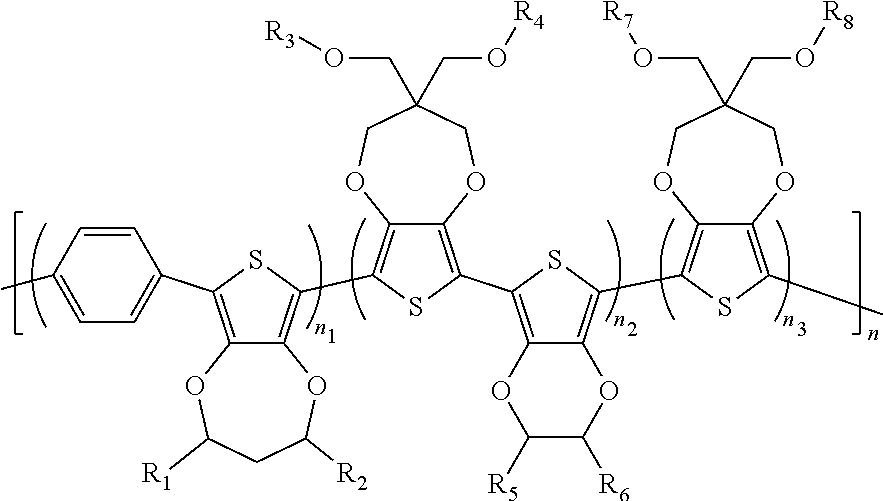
C12=C(C3=CC=C(C)C=C3)SC(C3=C4C(=C(C5=C6C(=C(C7=C8C(=C(C)S7)OCC(CO[R7])(CO[R8])CO8)S5)OC([R6])C([R5])O6)S3)OCC(CO[R3])(CO[R4])CO4)=C1OC([R2])CC([R1])O2
